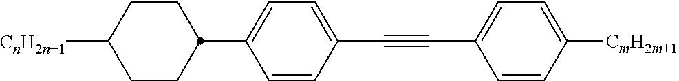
C1C([CnH2n+1])CCC(C2=CC=C(C#CC3=CC=C([CmH2m+1])C=C3)C=C2)C1
